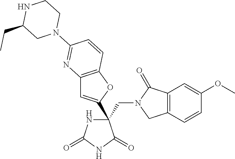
C(C1(C2=CC3=C(O2)C=CC(N2CCNC(CC)C2)=N3)NC(=O)NC1=O)N1CC2=C(C1=O)C=C(OC)C=C2
